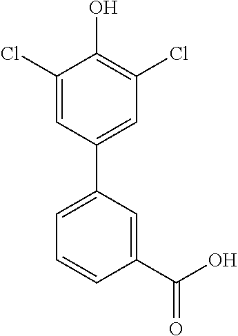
C1(C(O)=O)=CC(C2=CC(Cl)=C(O)C(Cl)=C2)=CC=C1
